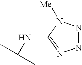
N1=NN([Me])C(NC(C)C)=N1
